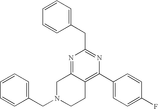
N1=C2C(=C(C3=CC=C(F)C=C3)N=C1CC1=CC=CC=C1)CCN(CC1=CC=CC=C1)C2
